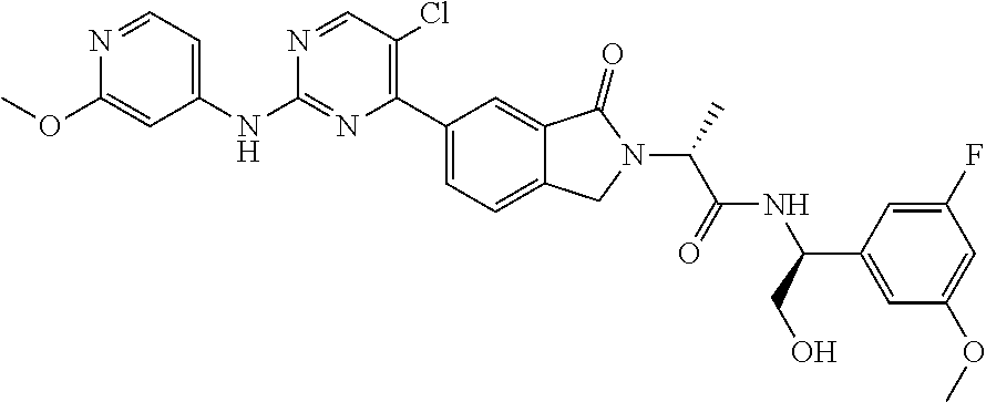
C1(OC)=CC(F)=CC(C(NC(C(C)N2CC3=CC=C(C4=C(Cl)C=NC(NC5=CC=NC(OC)=C5)=N4)C=C3C2=O)=O)CO)=C1
